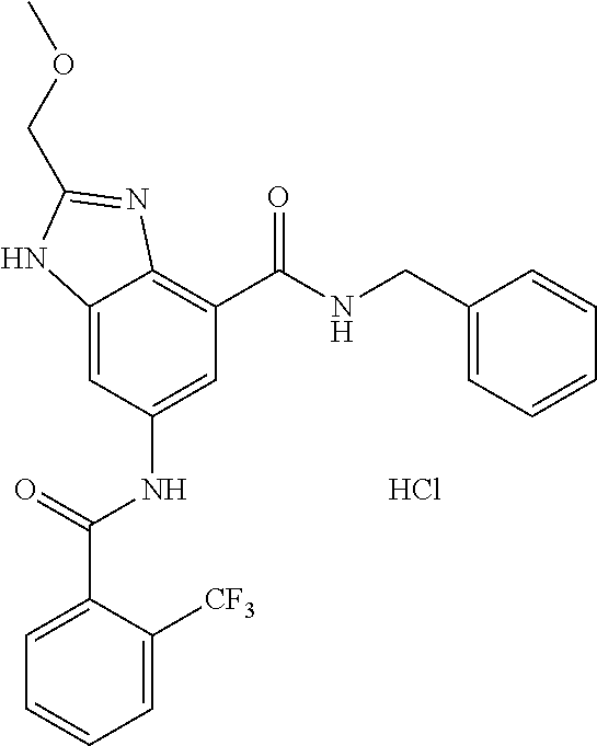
C12=CC(NC(C3=CC=CC=C3[CF3])=O)=CC(C(NCC3=CC=CC=C3)=O)=C1N=C(COC)N2.Cl
